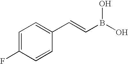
C(=CC1=CC=C(F)C=C1)B(O)O
